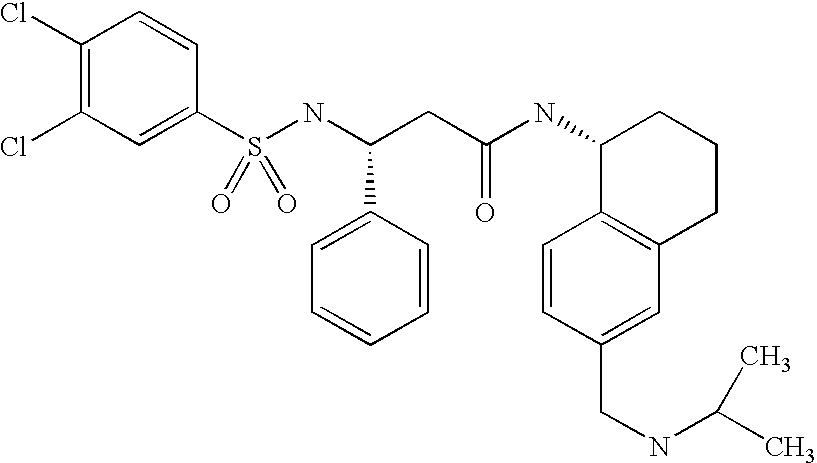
S(NC(CC(NC1C2=C(CCC1)C=C(CNC(C)C)C=C2)=O)C1=CC=CC=C1)(=O)(=O)C1=CC(Cl)=C(Cl)C=C1
